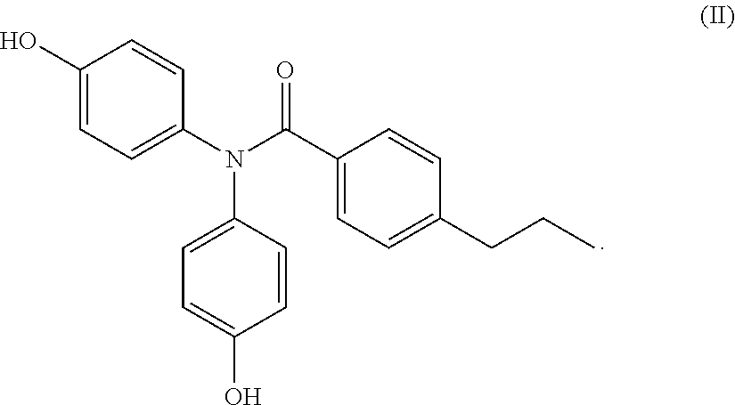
C1=CC(N(C(C2=CC=C(CCC)C=C2)=O)C2=CC=C(O)C=C2)=CC=C1O
